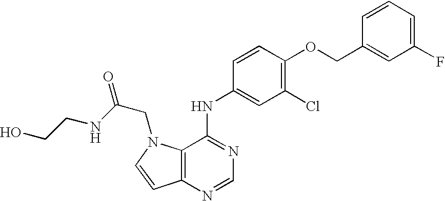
C12=C(N(CC(=O)NCCO)C=C1)C(NC1=CC(Cl)=C(OCC3=CC(F)=CC=C3)C=C1)=NC=N2
